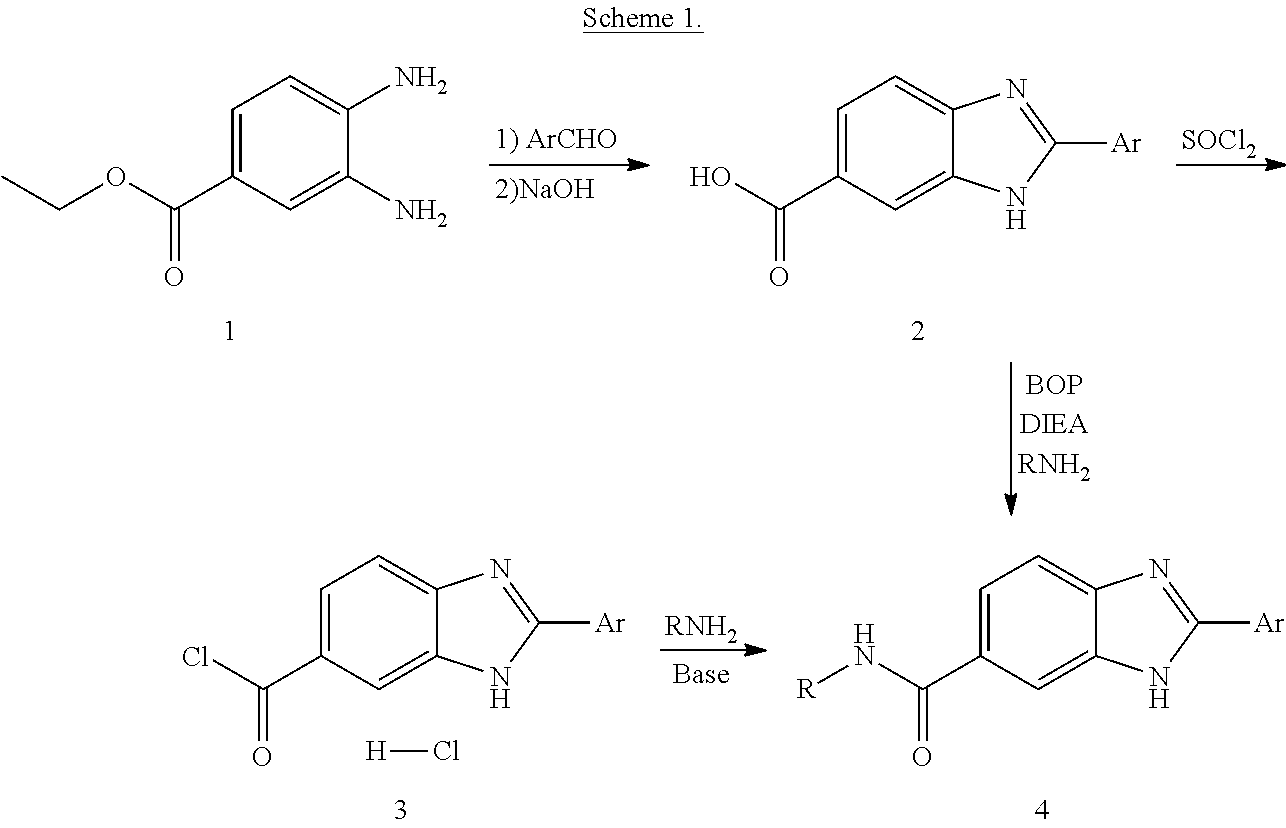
C1=C(C(OCC)=O)C=C(N)C(N)=C1.C1=C(C(O)=O)C=C2C(=C1)N=C([Ar])N2.[SOCl2].C1=C(C(Cl)=O)C=C2C(=C1)N=C([Ar])N2.[H]Cl.[RNH2].C1=C(C(N[R])=O)C=C2C(=C1)N=C([Ar])N2
